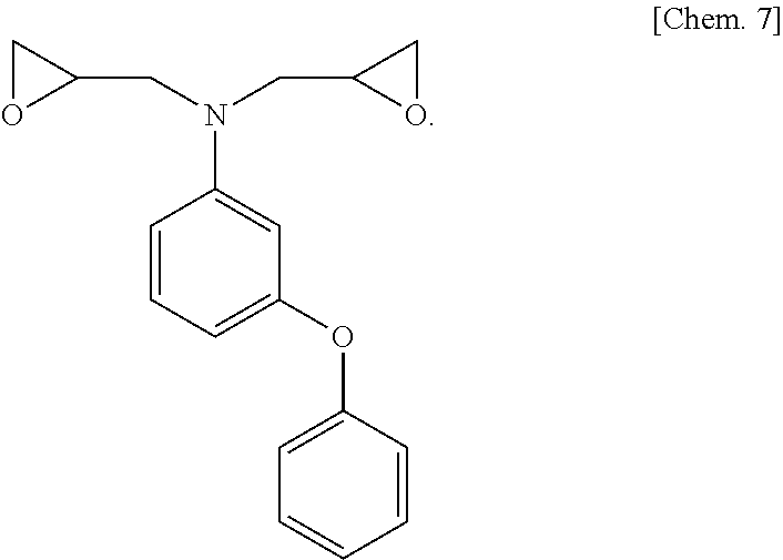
C1=CC=C(OC2=CC=CC=C2)C=C1N(CC1CO1)CC1OC1
